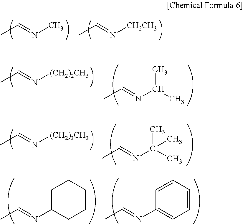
CC=NC.CC=N[CH2CH3].CC=N[(CH2)2CH3].CC=NC(C)C.CC=N[(CH2)3CH3].CC=NC(C)(C)C.CC=NC1CCCCC1.CC=NC1=CC=CC=C1
